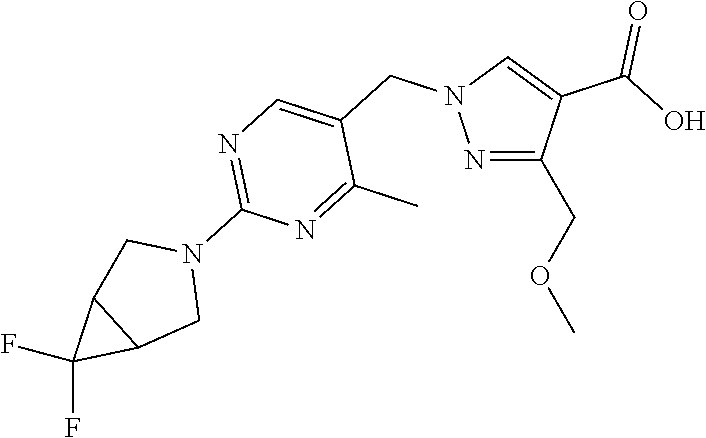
O(CC1=NN(CC2=CN=C(N3CC4C(C3)C4(F)F)N=C2C)C=C1C(O)=O)C
